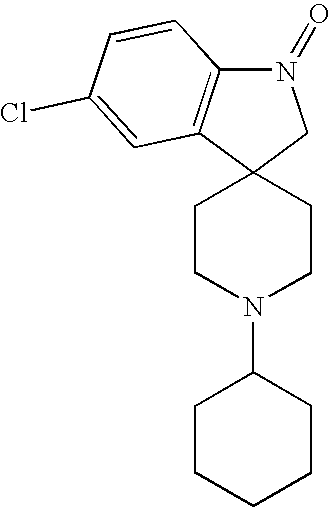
C1CN(C2CCCCC2)CCC12CN(=O)C1=C2C=C(Cl)C=C1
